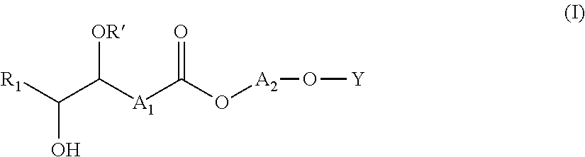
C(C([A1]C(O[A2]O[Y])=O)[OR])([R1])O
